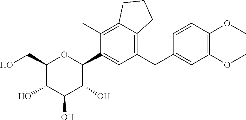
C1(CO)C(O)C(O)C(O)C(C2=CC(CC3=CC(OC)=C(OC)C=C3)=C3C(=C2C)CCC3)O1
